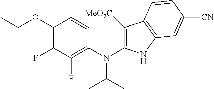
C1(OCC)=C(F)C(F)=C(N(C(C)C)C2=C([MeO2C])C3=C(N2)C=C([CN])C=C3)C=C1
